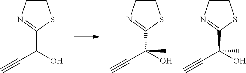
C1=CN=C(C(O)(C)C#C)S1.C1=CN=C(C(O)(C)C#C)S1.C1=CN=C(C(O)(C)C#C)S1
